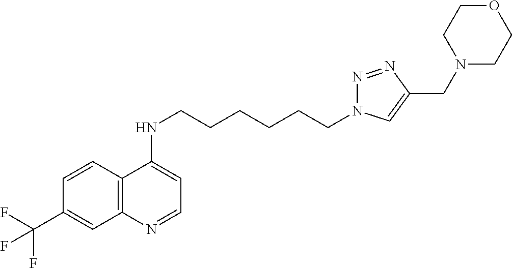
C12=C(C=CC(C(F)(F)F)=C1)C(NCCCCCCN1N=NC(CN3CCOCC3)=C1)=CC=N2
